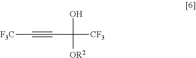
C(#CC(O)([OR2])[CF3])[F3C]
